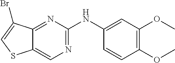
C1=C(NC2=NC=C3C(=N2)C(Br)=CS3)C=CC(OC)=C1OC
